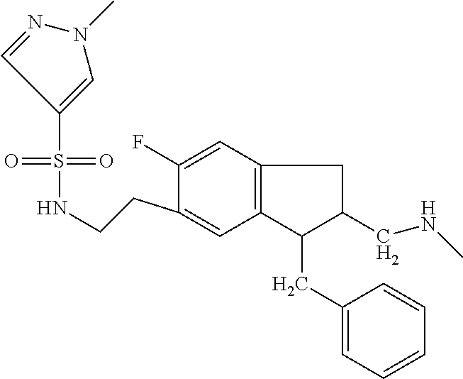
C12=C(C=C(F)C(CCNS(=O)(=O)C3=CN(C)N=C3)=C1)CC(CNC)C2CC1=CC=CC=C1
